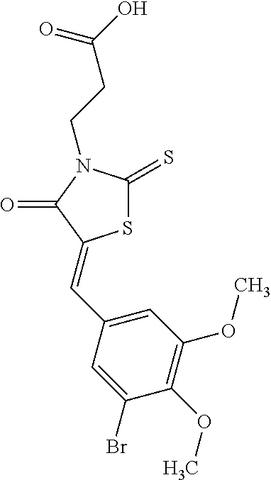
S1C(=S)N(CCC(O)=O)C(=O)C1=CC1=CC(OC)=C(OC)C(Br)=C1
